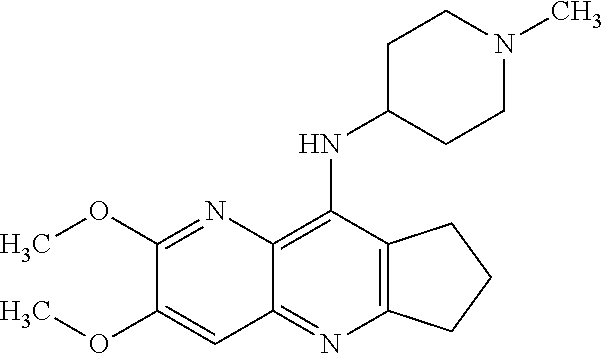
C12=C(C(NC3CCN(C)CC3)=C3C(=N1)C=C(OC)C(OC)=N3)CCC2
